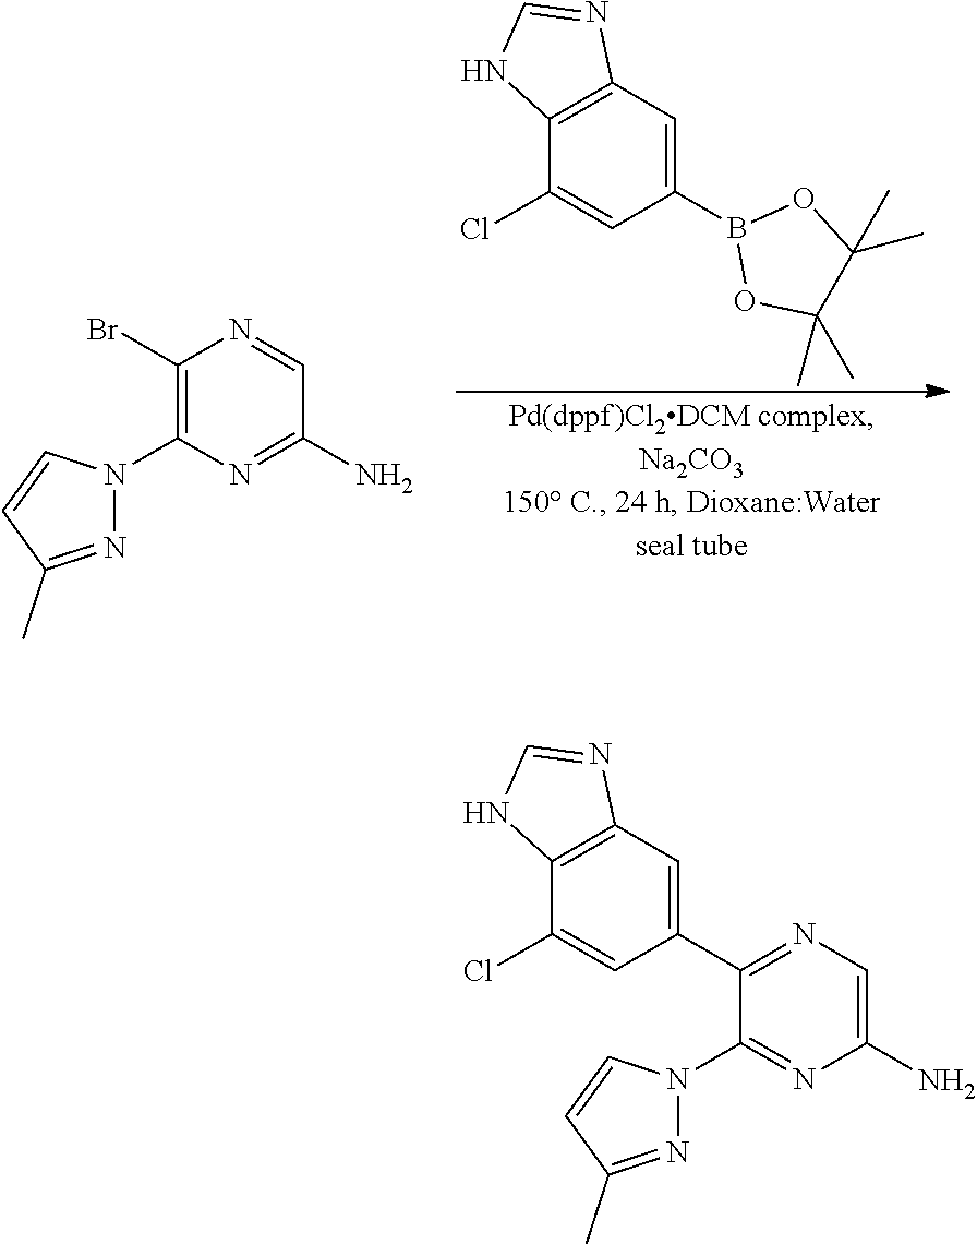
C1=C(B2OC(C)(C)C(C)(C)O2)C=C(Cl)C2=C1N=CN2.C1(Br)=C(N2N=C(C)C=C2)N=C(N)C=N1.C1=C(C2=NC=C(N)N=C2N2N=C(C)C=C2)C=C(Cl)C2=C1N=CN2
